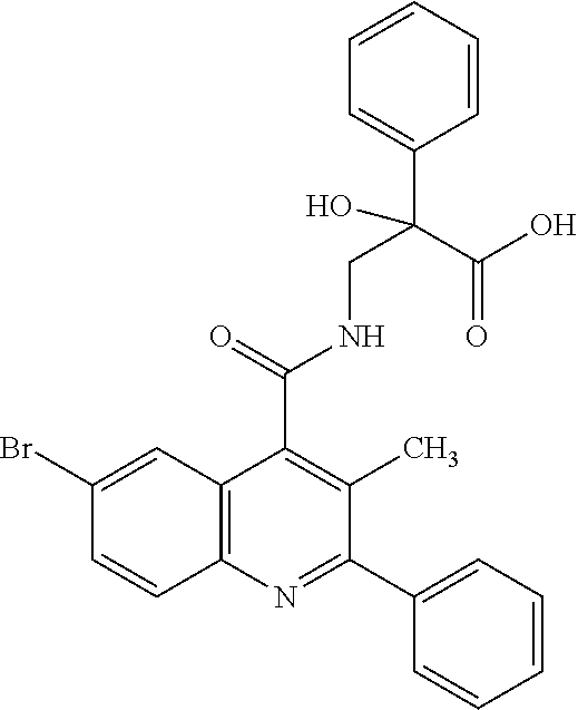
C1(Br)=CC2=C(C=C1)N=C(C1=CC=CC=C1)C(C)=C2C(=O)NCC(C1=CC=CC=C1)(C(O)=O)O
